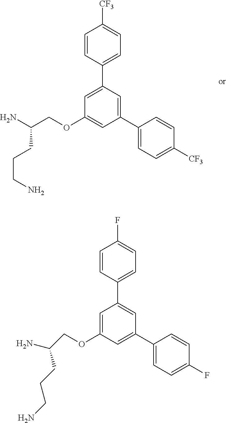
C1=CC(C2=CC(OCC(N)CCCN)=CC(C3=CC=C([CF3])C=C3)=C2)=CC=C1[CF3].C1=CC(C2=CC(C3=CC=C(F)C=C3)=CC(OCC(N)CCCN)=C2)=CC=C1F
